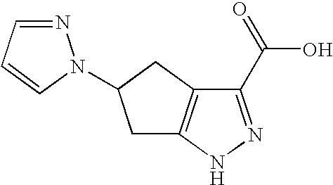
C1(C(=O)O)=NNC2=C1CC(N1N=CC=C1)C2
